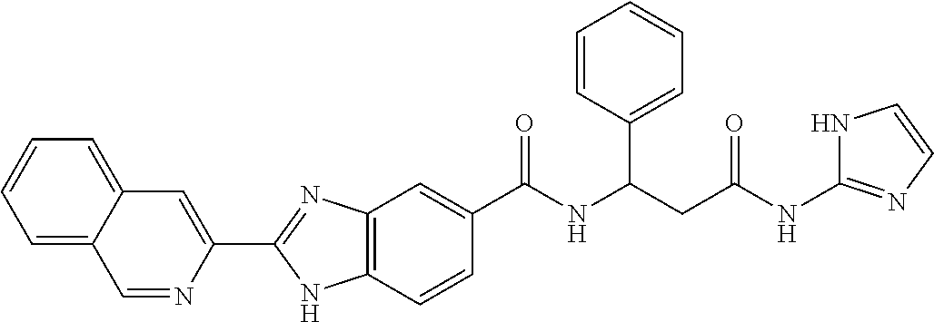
C1=NC(C2=NC3=C(N2)C=CC(C(NC(CC(NC2=NC=CN2)=O)C2=CC=CC=C2)=O)=C3)=CC2=CC=CC=C12
